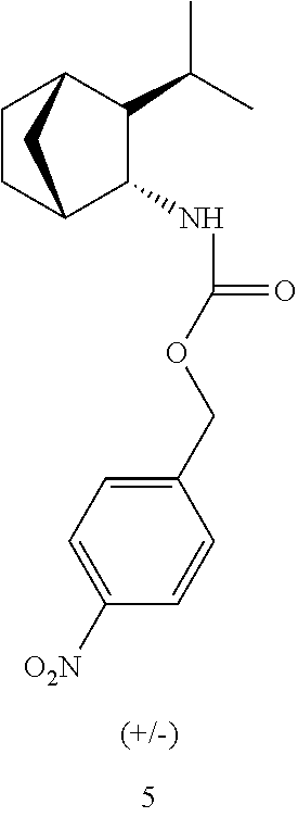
C1CC2C(NC(=O)OCC3=CC=C([O2N])C=C3)C(C(C)C)C1C2
